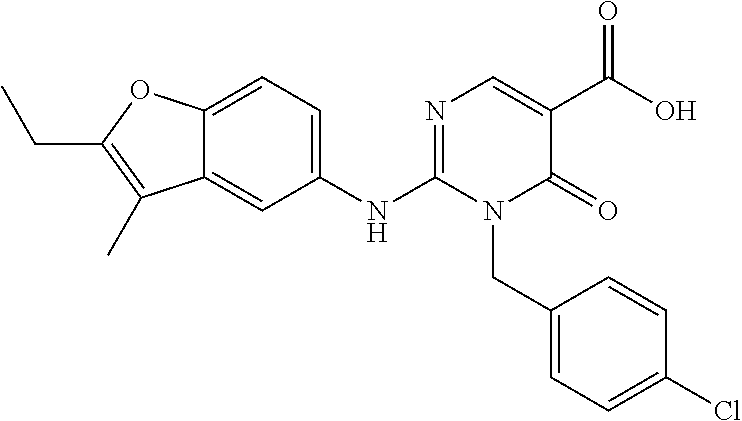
C12=CC=C(NC3=NC=C(C(O)=O)C(=O)N3CC3=CC=C(Cl)C=C3)C=C1C(C)=C(CC)O2
